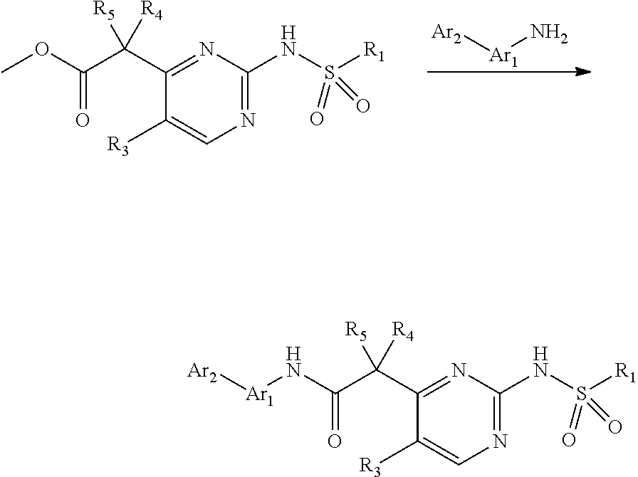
C1(C(C(OC)=O)([R5])[R4])=NC(NS([R1])(=O)=O)=NC=C1[R3].[Ar2][Ar1]N.C1(C(C(N[Ar1][Ar2])=O)([R5])[R4])=NC(NS([R1])(=O)=O)=NC=C1[R3]
